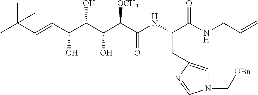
CC(C=CC(C(C(C(C(NC(C(NCC=C)=O)CC1=CN(C[OBn])C=N1)=O)[OCH3])O)O)O)(C)C
